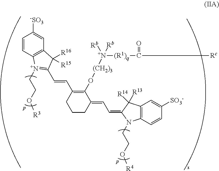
C1=CC2=C(C=C1[-SO3])C([R16])([R15])C(C=CC1=C(O[(CH2)3][N+]([Rb])([Rb])[(R1)q]C(=O)[Rc])C(=CC=C3C([R13])([R14])C4=C(C=CC([SO3-])=C4)N3CCO[R4])CCC1)=[N+]2CCO[R3]
